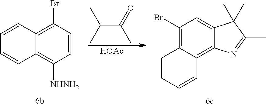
C1=CC2=C(Br)C=CC([NHNH2])=C2C=C1.C(C(=O)C)(C)C.[HOAc].C1(Br)=C2C(=C3C(=C1)C(C)(C)C(C)=N3)C=CC=C2
